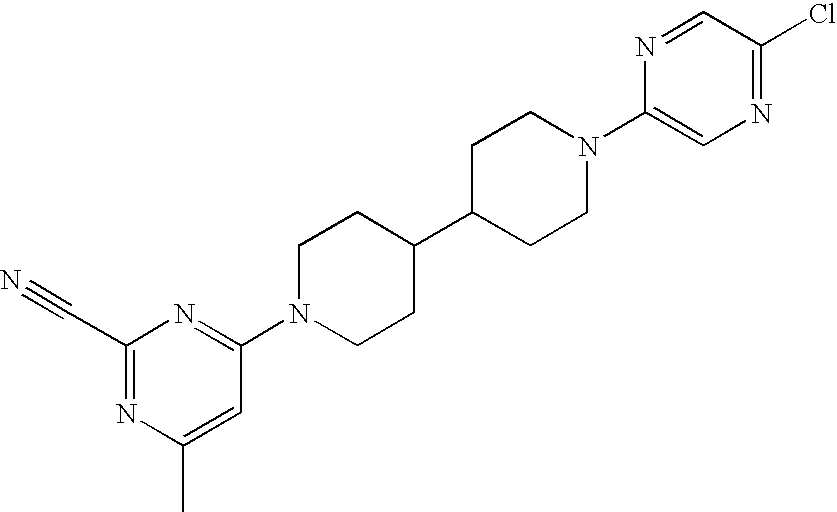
C1(C#N)=NC(C)=CC(N2CCC(C3CCN(C4=CN=C(Cl)C=N4)CC3)CC2)=N1
